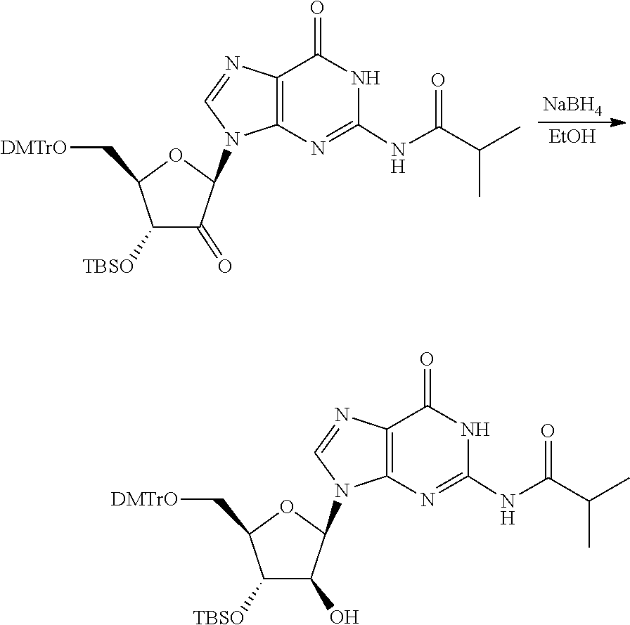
C1=NC2=C(N1C1OC(C[DMTrO])C([TBSO])C1=O)N=C(NC(C(C)C)=O)NC2=O.[NaBH4].[EtOH].C1(NC(C(C)C)=O)=NC2=C(N=CN2C2C(O)C([TBSO])C(C[DMTrO])O2)C(=O)N1
